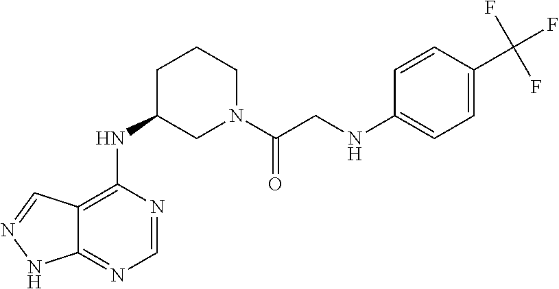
C12=C(NC3CN(C(CNC4=CC=C(C(F)(F)F)C=C4)=O)CCC3)N=CN=C1NN=C2
